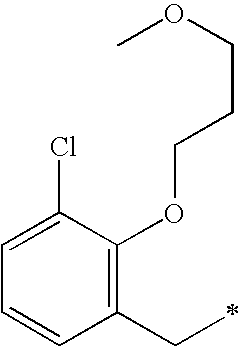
C1=C(Cl)C(OCCCOC)=C(CC)C=C1
